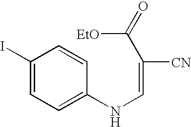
C1(I)=CC=C(NC=C([CN])C([EtO])=O)C=C1
